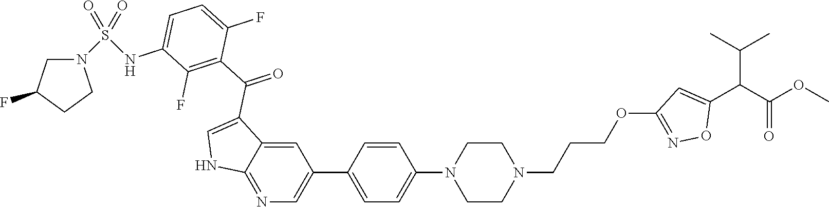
C(C1=CC(OCCCN2CCN(C3=CC=C(C4=CN=C5C(=C4)C(C(C4=C(F)C(NS(N6CC(F)CC6)(=O)=O)=CC=C4F)=O)=CN5)C=C3)CC2)=NO1)(C(OC)=O)C(C)C
